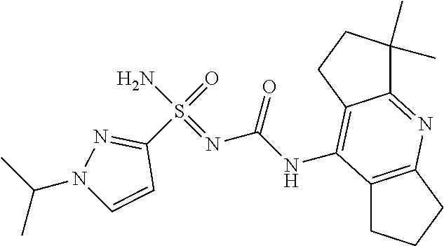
C1(S(=O)(N)=NC(NC2=C3C(=NC4=C2CCC4)C(C)(C)CC3)=O)=NN(C(C)C)C=C1
